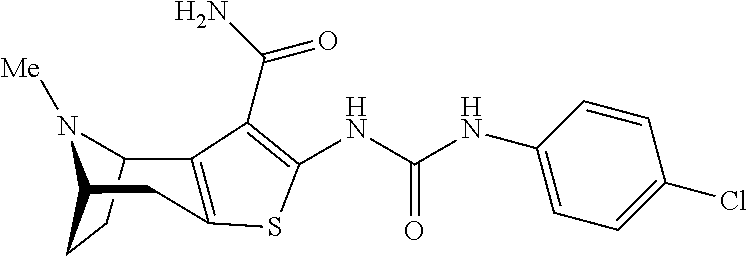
C12CCC(CC3=C1C(C(=O)N)=C(NC(NC1=CC=C(Cl)C=C1)=O)S3)N2[Me]
